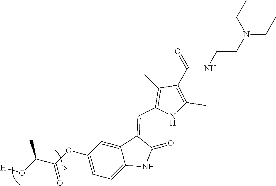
C1(OC(C(O[H])C)=O)=CC=C2C(=C1)C(=CC1=C(C)C(C(=O)NCCN(CC)CC)=C(C)N1)C(=O)N2
